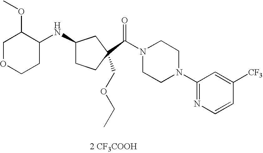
C(C1(C(=O)N2CCN(C3=NC=CC([CF3])=C3)CC2)CCC(NC2C(OC)COCC2)C1)OCC.[2 CF3COOH]
